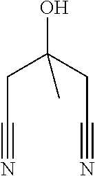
C(C(CC#N)(O)C)C#N
